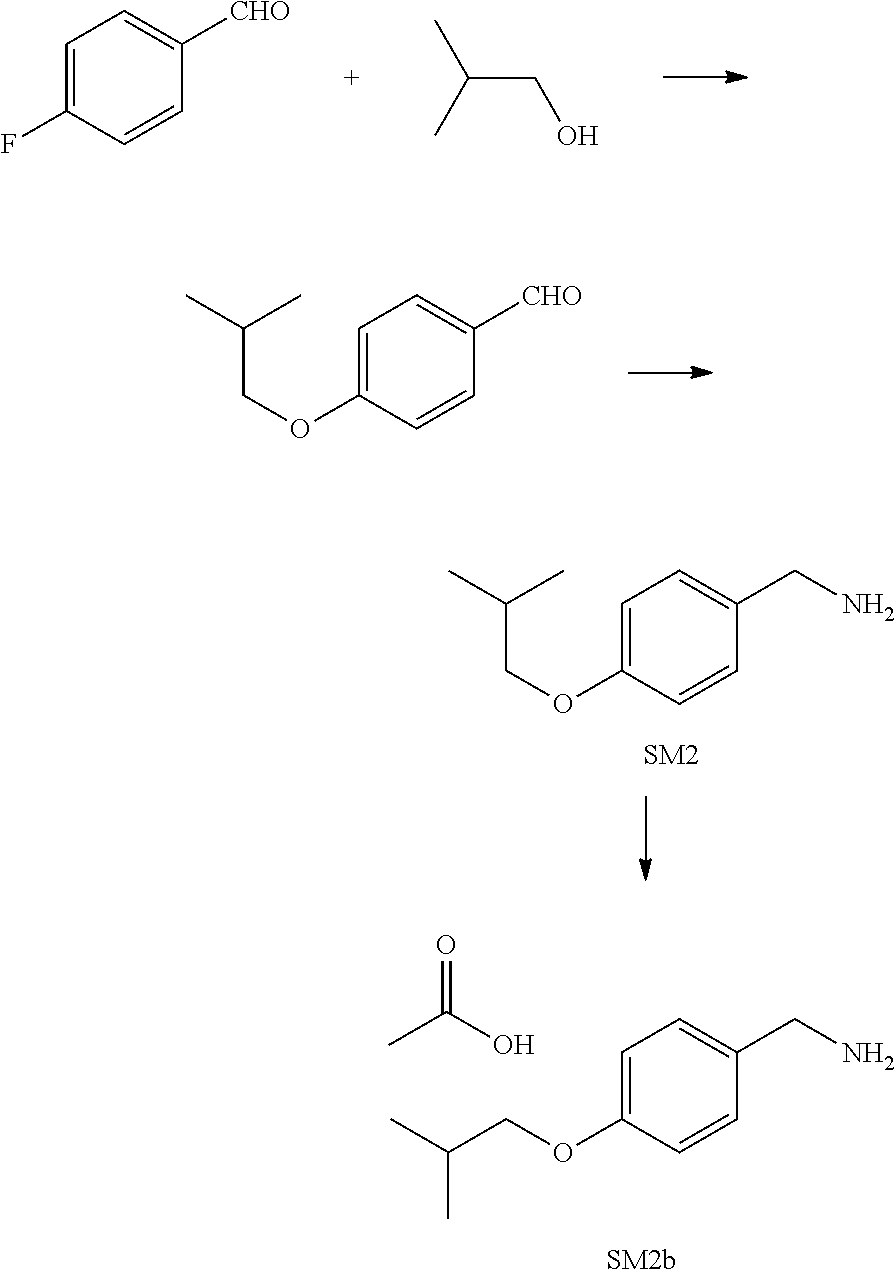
C1=C(OCC(C)C)C=CC(CN)=C1.CC(O)=O.C1=C(F)C=CC([CHO])=C1.CC(CO)C.C1=C(OCC(C)C)C=CC([CHO])=C1.C1=C(OCC(C)C)C=CC(CN)=C1
